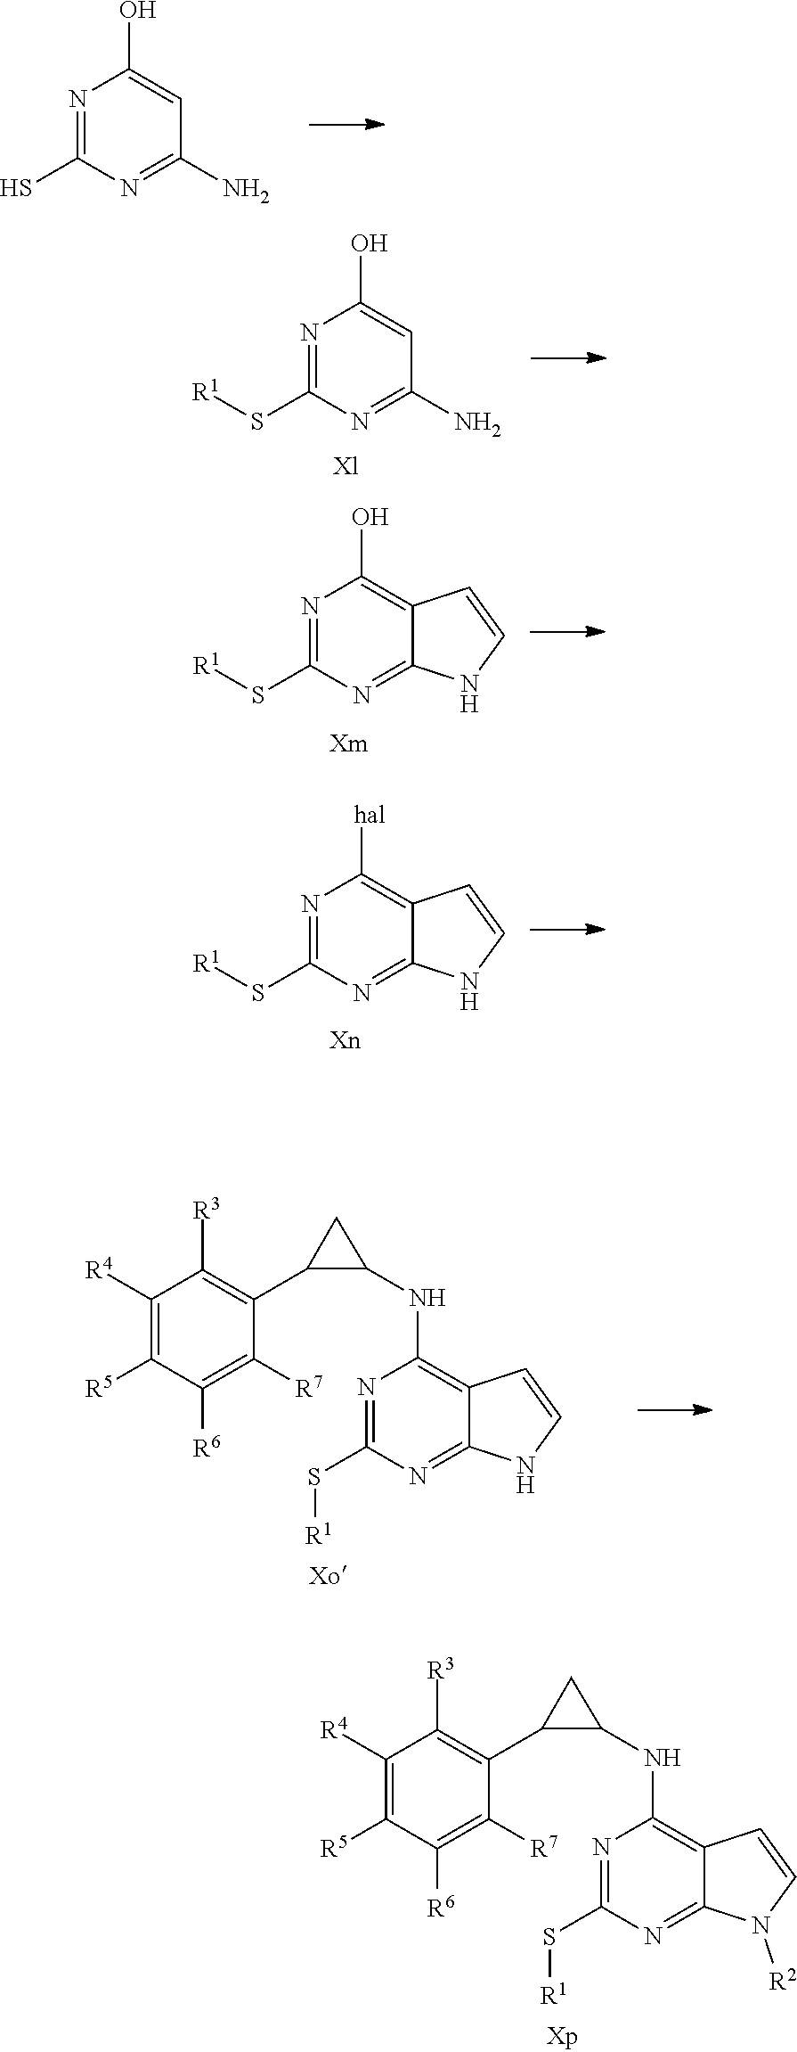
C1(S[R1])=NC(O)=CC(N)=N1.[Xl].C1(S)=NC(O)=CC(N)=N1.C1(S[R1])=NC(O)=C2C(=N1)NC=C2.[Xm].C1(S[R1])=NC([hal])=C2C(=N1)NC=C2.[Xn].C1(S[R1])=NC(NC2C(C3=C([R3])C([R4])=C([R5])C([R6])=C3[R7])C2)=C2C(=N1)N([R2])C=C2.C1(S[R1])=NC(NC2C(C3=C([R3])C([R4])=C([R5])C([R6])=C3[R7])C2)=C2C(=N1)NC=C2
